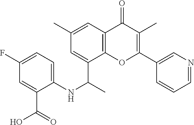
C12=C(C=C(C)C=C1C(C)NC1=CC=C(F)C=C1C(O)=O)C(=O)C(C)=C(C1=CN=CC=C1)O2
